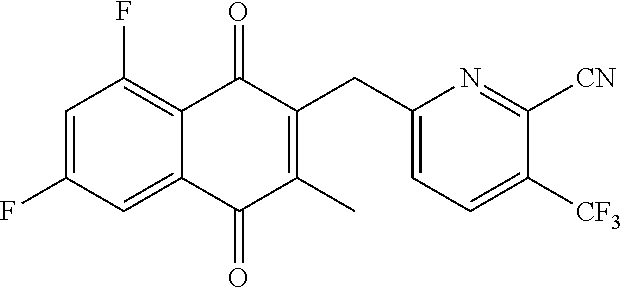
C1=C(F)C=C2C(=C1F)C(=O)C(CC1=CC=C([CF3])C([CN])=N1)=C(C)C2=O
